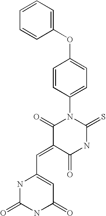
C1=CC=CC(OC2=CC=C(N3C(=O)C(=CC4=CC(=O)NC(=O)N4)C(=O)NC3=S)C=C2)=C1
